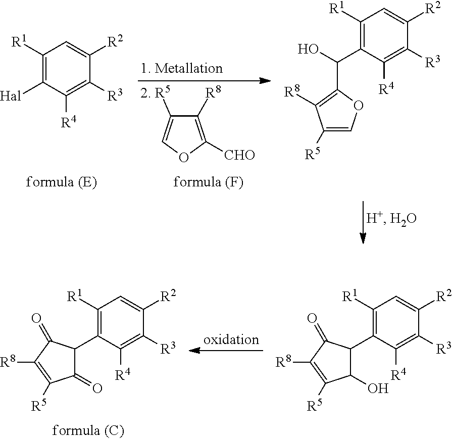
C1([R1])=C(C2C(=O)C([R5])=C([R8])C2=O)C([R4])=C([R3])C([R2])=C1.C1([R1])=C(C2C(O)C([R5])=C([R8])C2=O)C([R4])=C([R3])C([R2])=C1.C1([R8])=C([CHO])OC=C1[2. R5].C1([R1])=C([Hal])C([R4])=C([R3])C([R2])=C1.C1([R1])=C(C(C2=C([R8])C([R5])=CO2)O)C([R4])=C([R3])C([R2])=C1
